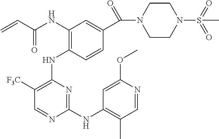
N(C1=C(NC2=C([F3C])C=NC(NC3=C(C)C=NC(OC)=C3)=N2)C=CC(C(N2CCN(S(C)(=O)=O)CC2)=O)=C1)C(C=C)=O
